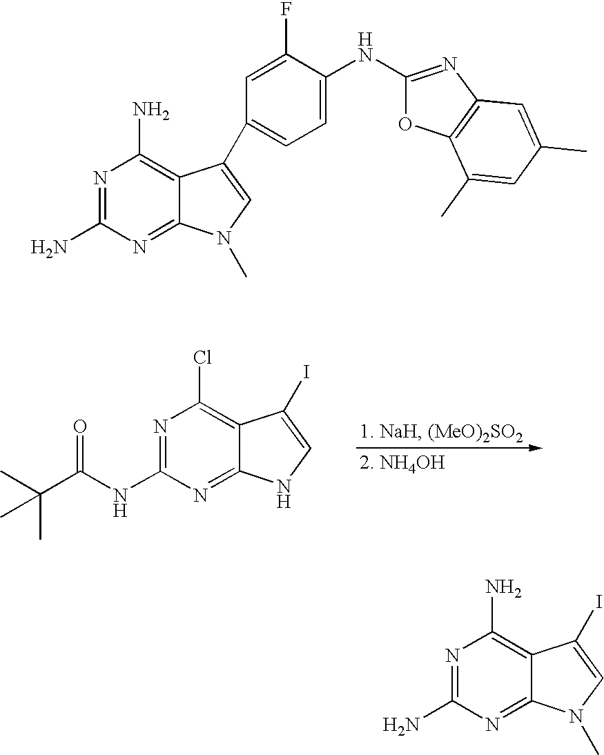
N1=C(NC(C(C)(C)C)=O)N=C2C(=C1Cl)C(I)=CN2.N1=C(N)N=C2C(=C1N)C(C1=CC=C(NC3=NC4=C(O3)C(C)=CC(C)=C4)C(F)=C1)=CN2C.N1=C(N)N=C2C(=C1N)C(I)=CN2C
